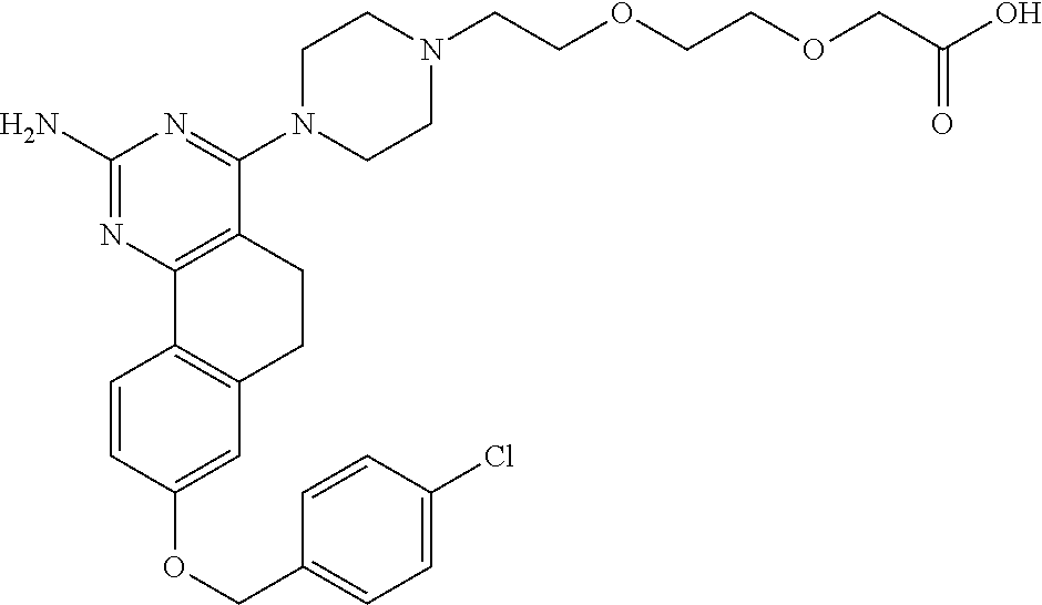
C1(N)=NC2=C(C(N3CCN(CCOCCOCC(O)=O)CC3)=N1)CCC1=C2C=CC(OCC2=CC=C(Cl)C=C2)=C1
